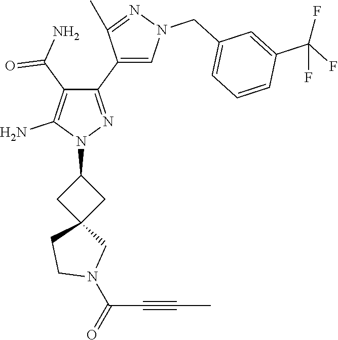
C(C#CC)(N1CC2(CC1)CC(N1N=C(C3=CN(CC4=CC=CC(C(F)(F)F)=C4)N=C3C)C(C(=O)N)=C1N)C2)=O
